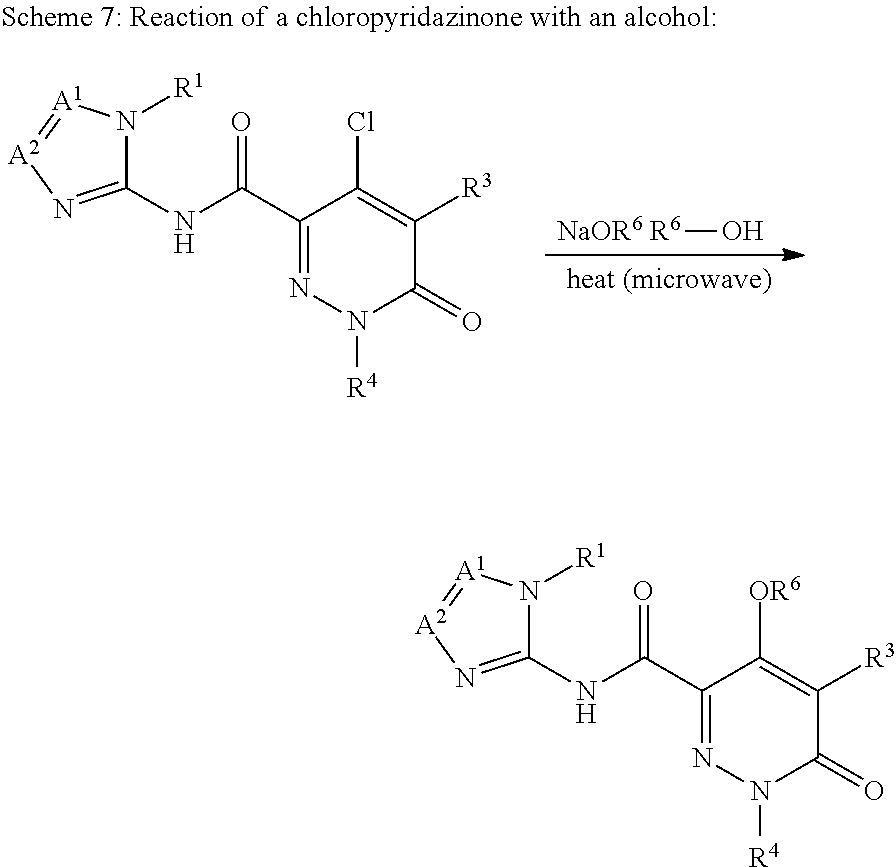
C(C1=NN([R4])C(=O)C([R3])=C1[OR6])(=O)NC1=N[A2]=[A1]N1[R1].C(C1=NN([R4])C(=O)C([R3])=C1Cl)(=O)NC1=N[A2]=[A1]N1[R1].[R6]O.[NaOR6]
